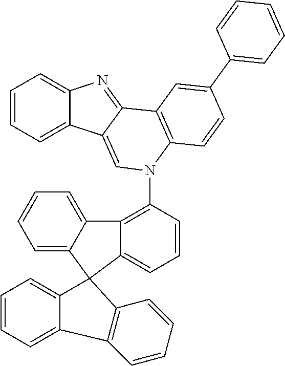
C1=CC=C2C(=C1)N=C1C2=CN(C2=C3C(=CC=C2)C2(C4=CC=CC=C34)C3=CC=CC=C3C3=C2C=CC=C3)C2=C1C=C(C1=CC=CC=C1)C=C2
